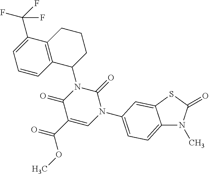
C12=CC=C(N3C(=O)N(C4CCCC5=C4C=CC=C5C(F)(F)F)C(=O)C(C(OC)=O)=C3)C=C1SC(=O)N2C
